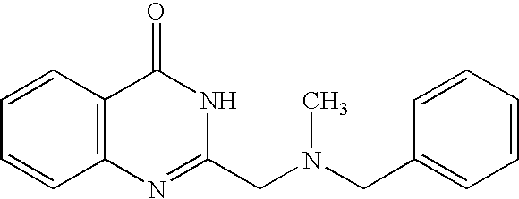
C1=CC2=C(C=C1)C(=O)NC(CN(C)CC1=CC=CC=C1)=N2
